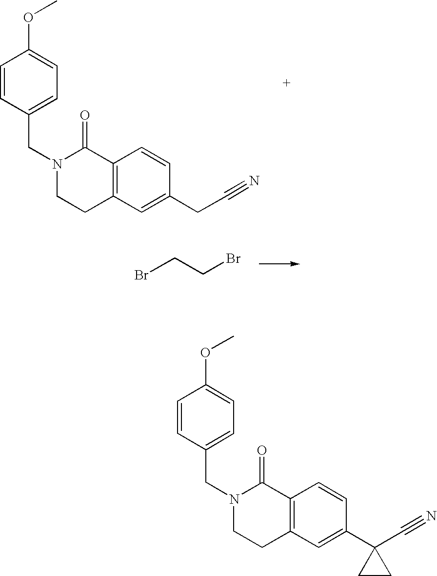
C1=CC(CN2CCC3=C(C2=O)C=CC(CC#N)=C3)=CC=C1OC.BrCCBr.C1=CC(CN2CCC3=C(C2=O)C=CC(C2(C#N)CC2)=C3)=CC=C1OC
